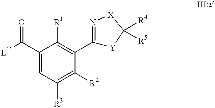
[L1]C(C1=CC([R3])=C([R2])C(C2=N[X]C([R4])([R5])[Y]2)=C1[R1])=O
